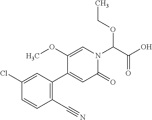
C(C(O)=O)(OCC)N1C=C(OC)C(C2=C(C#N)C=CC(Cl)=C2)=CC1=O
